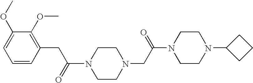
N1(C(=O)CC2=C(OC)C(OC)=CC=C2)CCN(CC(N2CCN(C3CCC3)CC2)=O)CC1
